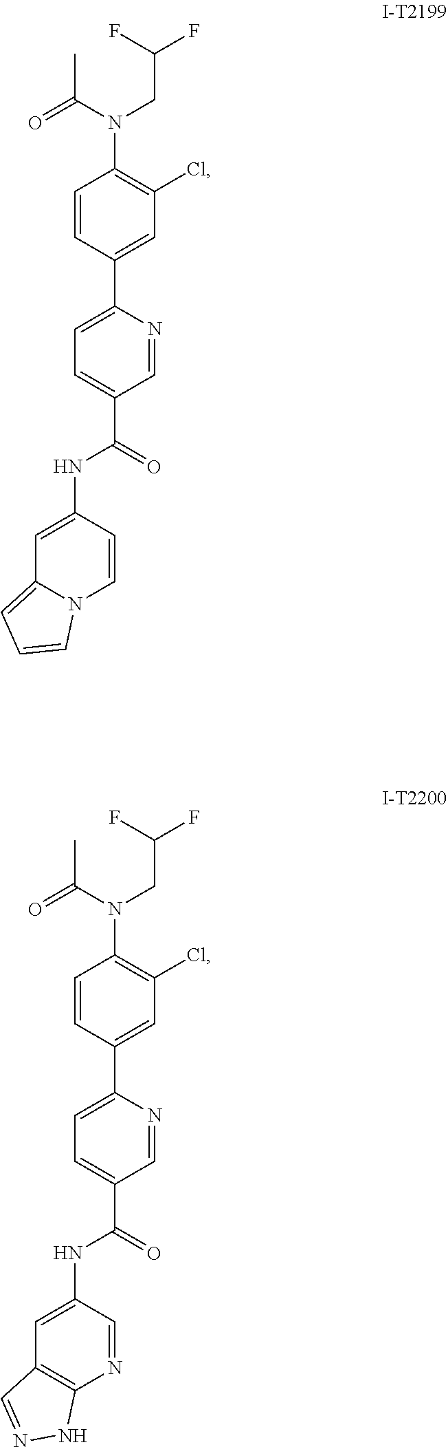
C1=C(NC(C2=CC=C(C3=CC(Cl)=C(N(C(=O)C)CC(F)F)C=C3)N=C2)=O)C=CN2C1=CC=C2.C1=C(NC(C2=CC=C(C3=CC(Cl)=C(N(C(=O)C)CC(F)F)C=C3)N=C2)=O)C=NC2=C1C=NN2
